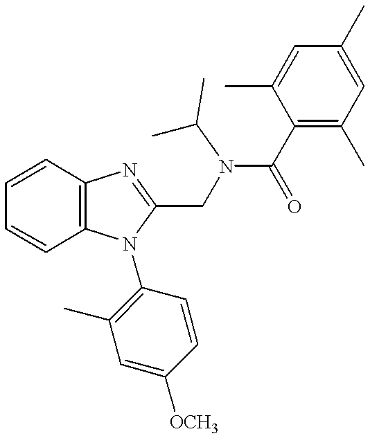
C1=CC2=C(C=C1)N=C(CN(C(C1=C(C)C=C(C)C=C1C)=O)C(C)C)N2C1=C(C)C=C([OCH3])C=C1
